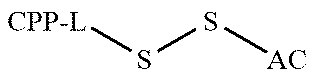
S(S[AC])[CPP-L]
